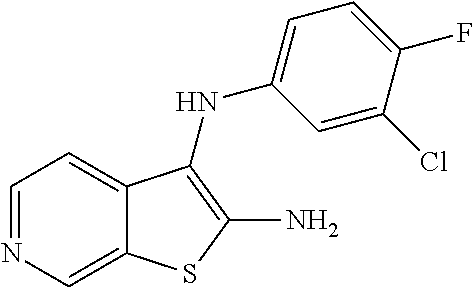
N1=CC=C2C(=C1)SC(N)=C2NC1=CC=C(F)C(Cl)=C1
